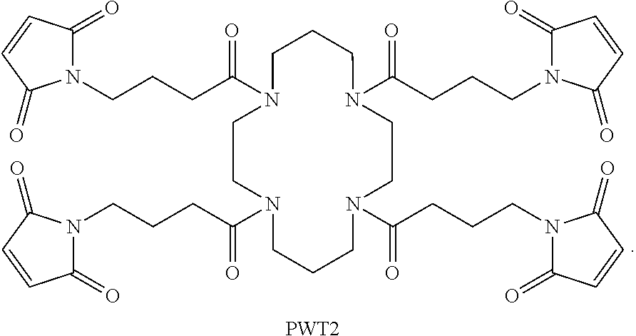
N1(CCCC(N2CCCN(C(CCCN3C(=O)C=CC3=O)=O)CCN(C(CCCN3C(=O)C=CC3=O)=O)CCCN(C(CCCN3C(=O)C=CC3=O)=O)CC2)=O)C(=O)C=CC1=O.[PWT2]
